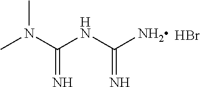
CN(C(=N)NC(=N)N)C.Br
